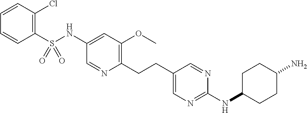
C1(S(NC2=CC(OC)=C(CCC3=CN=C(NC4CCC(N)CC4)N=C3)N=C2)(=O)=O)=C(Cl)C=CC=C1
